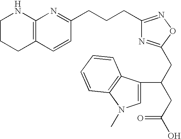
C1CCC2=C(N1)N=C(CCCC1=NOC(CC(CC(O)=O)C3=CN(C)C4=C3C=CC=C4)=N1)C=C2
